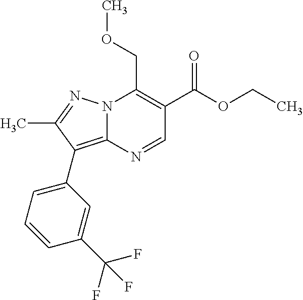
N12C(=C(C3=CC=CC(C(F)(F)F)=C3)C(C)=N1)N=CC(C(OCC)=O)=C2COC
